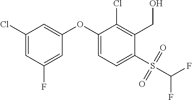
C1(Cl)=CC(F)=CC(OC2=CC=C(S(C(F)F)(=O)=O)C(CO)=C2Cl)=C1
